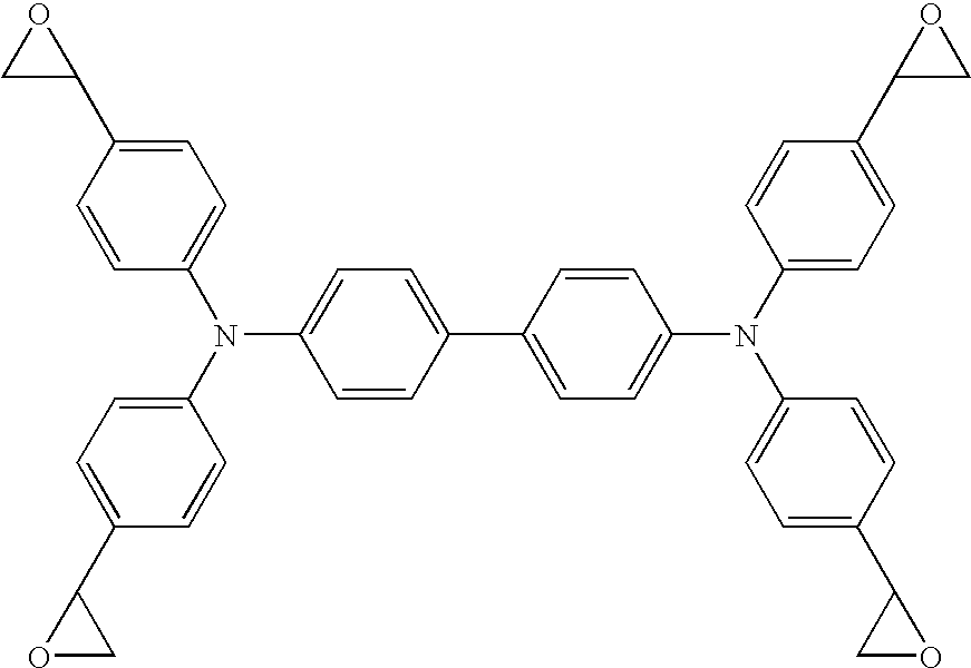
C1=CC(C2OC2)=CC=C1N(C1=CC=C(C2OC2)C=C1)C1=CC=C(C2=CC=C(N(C3=CC=C(C4CO4)C=C3)C3=CC=C(C4CO4)C=C3)C=C2)C=C1
